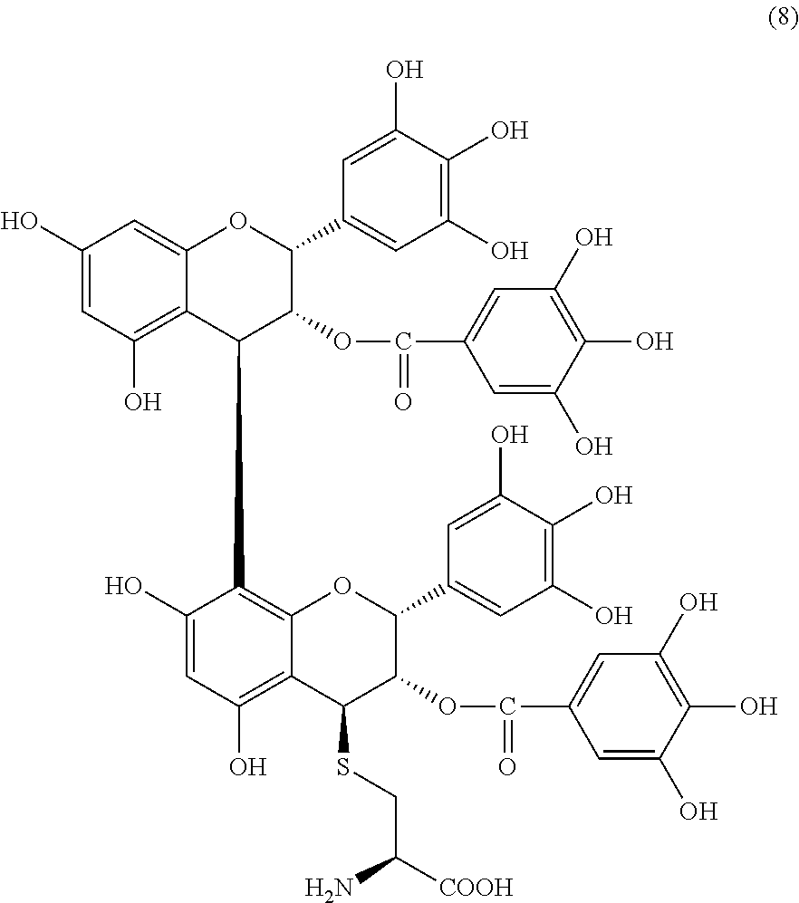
C1(O)=CC(O)=C2C(=C1)OC(C1=CC(O)=C(O)C(O)=C1)C(OC(=O)C1=CC(O)=C(O)C(O)=C1)C2C1=C2C(=C(O)C=C1O)C(SCC([COOH])N)C(OC(=O)C1=CC(O)=C(O)C(O)=C1)C(C1=CC(O)=C(O)C(O)=C1)O2
